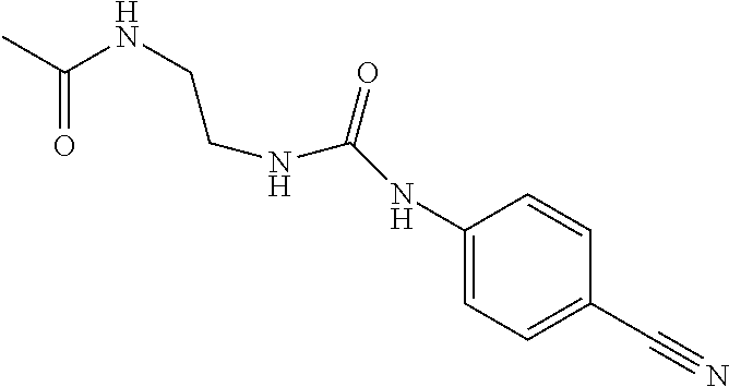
CC(NCCNC(NC1=CC=C(C#N)C=C1)=O)=O
